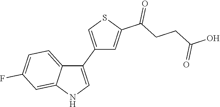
C1(C2=CSC(C(CCC(O)=O)=O)=C2)=CNC2=CC(F)=CC=C12
